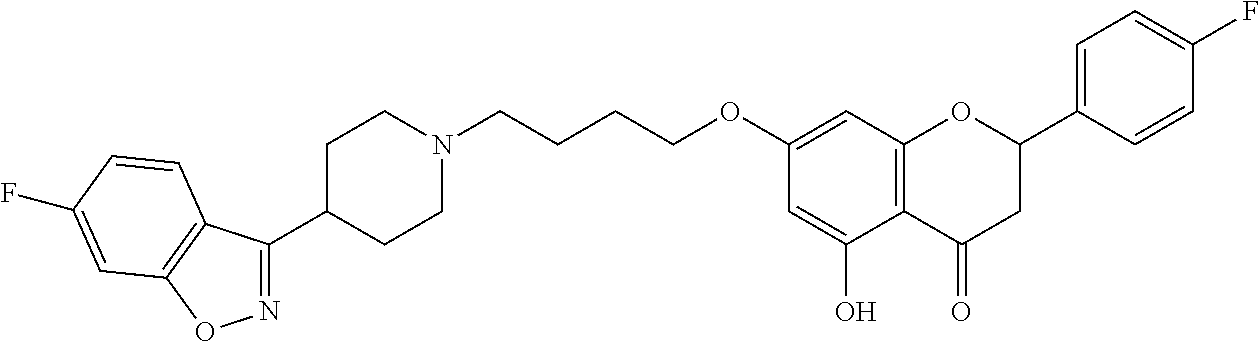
N1=C(C2CCN(CCCCOC3=CC4=C(C(O)=C3)C(=O)CC(C3=CC=C(F)C=C3)O4)CC2)C2=C(O1)C=C(F)C=C2
